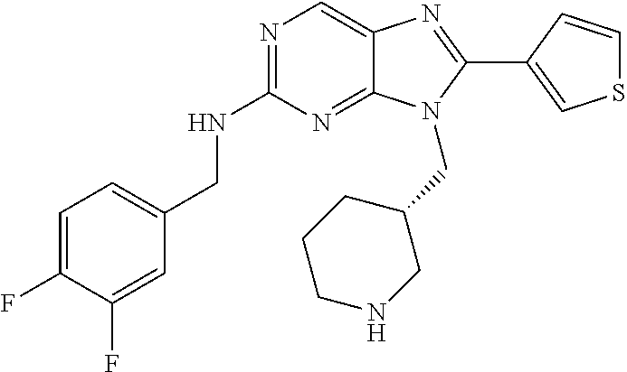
C1=C(F)C(F)=CC(CNC2=NC=C3C(=N2)N(CC2CCCNC2)C(C2=CSC=C2)=N3)=C1
